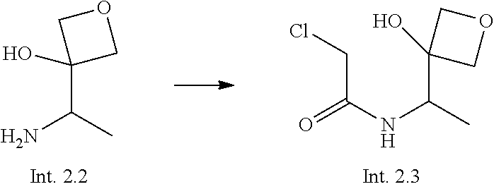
NC(C)C1(O)COC1.O=C(NC(C)C1(O)COC1)CCl
